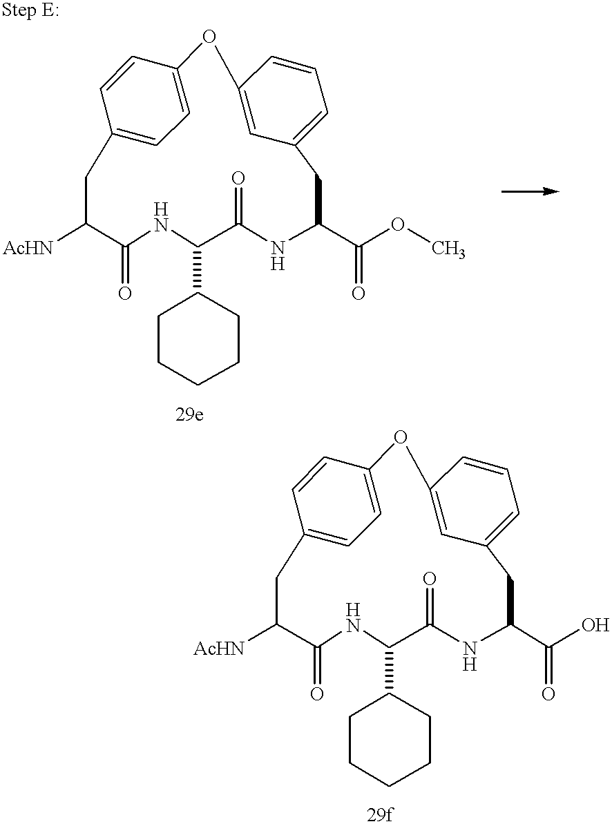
C1(=O)NC(C2CCCCC2)C(=O)NC(C(=O)OC)CC2=CC=CC(=C2)OC2=CC=C(CC1[AcHN])C=C2.C1(=O)NC(C2CCCCC2)C(=O)NC(C(=O)O)CC2=CC=CC(=C2)OC2=CC=C(CC1[AcHN])C=C2
